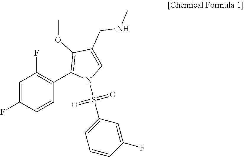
C1=C(F)C=CC(C2=C(OC)C(CNC)=CN2S(C2=CC=CC(F)=C2)(=O)=O)=C1F
